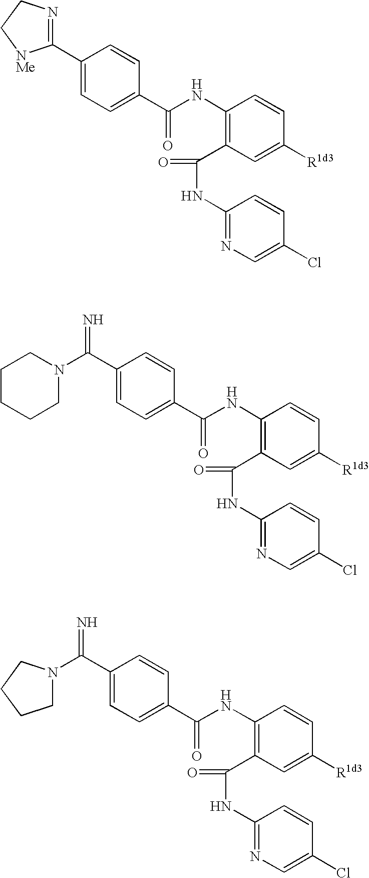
C1(NC(C2=CC=C(C3=NCC[NMe]3)C=C2)=O)=C(C(NC2=NC=C(Cl)C=C2)=O)C=C([R1d3])C=C1.C1(NC(C2=CC=C(C(=N)N3CCCCC3)C=C2)=O)=C(C(NC2=NC=C(Cl)C=C2)=O)C=C([R1d3])C=C1.C1(NC(C2=CC=C(C(=N)N3CCCC3)C=C2)=O)=C(C(NC2=NC=C(Cl)C=C2)=O)C=C([R1d3])C=C1
